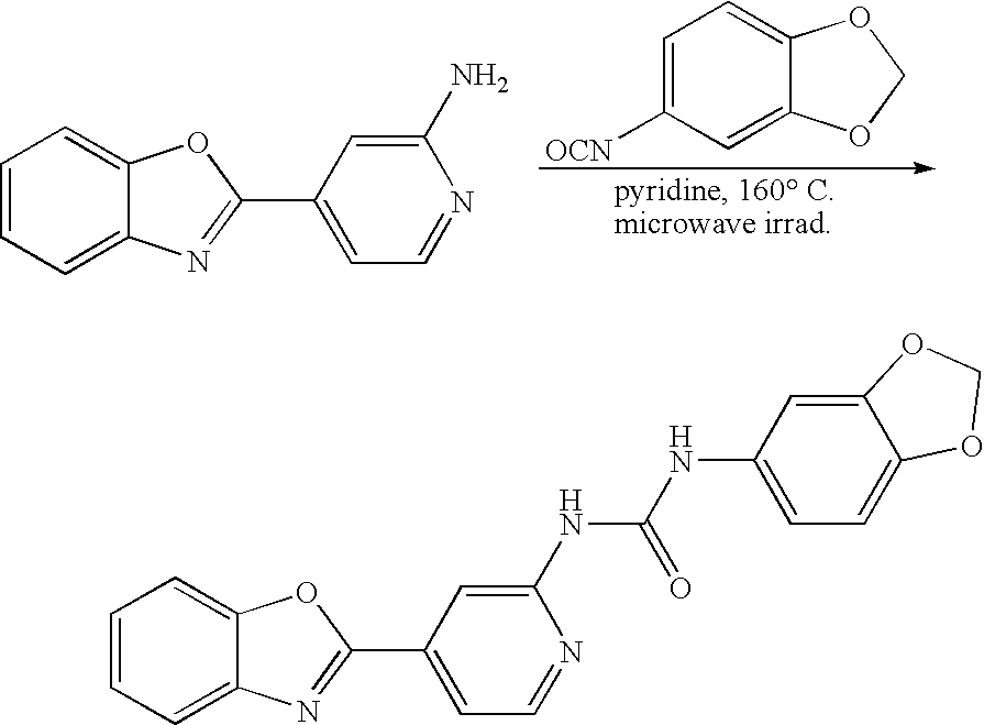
C1=CC=C2C(=C1)OC(C1=CC=NC(N)=C1)=N2.C1=C([OCN])C=C2C(=C1)OCO2.C1=CC=C2C(=C1)OC(C1=CC=NC(NC(=O)NC3=CC=C4C(=C3)OCO4)=C1)=N2
